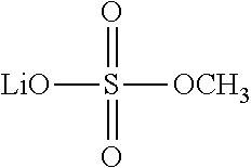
[LiO]S([OCH3])(=O)=O
